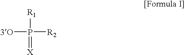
[R1]P([3O])([R2])=[X]
